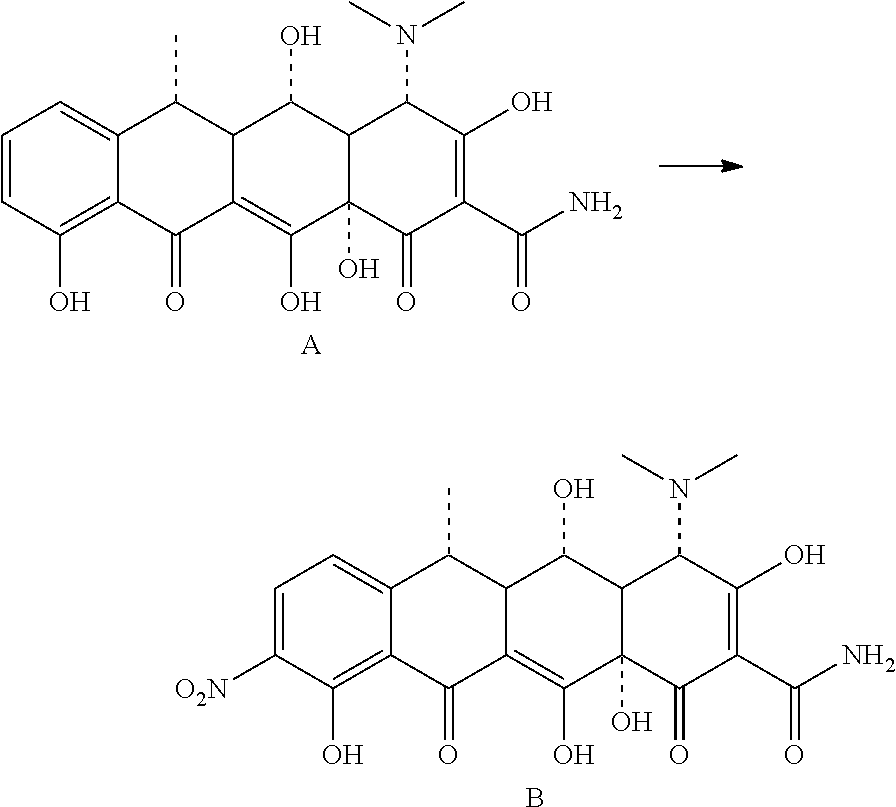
C1=C2C(=C(O)C=C1)C(=O)C1=C(O)C3(O)C(C(O)C1C2C)C(N(C)C)C(O)=C(C(N)=O)C3=O.[A].C1=C2C(=C(O)C([O2N])=C1)C(=O)C1=C(O)C3(O)C(C(O)C1C2C)C(N(C)C)C(O)=C(C(N)=O)C3=O.B
